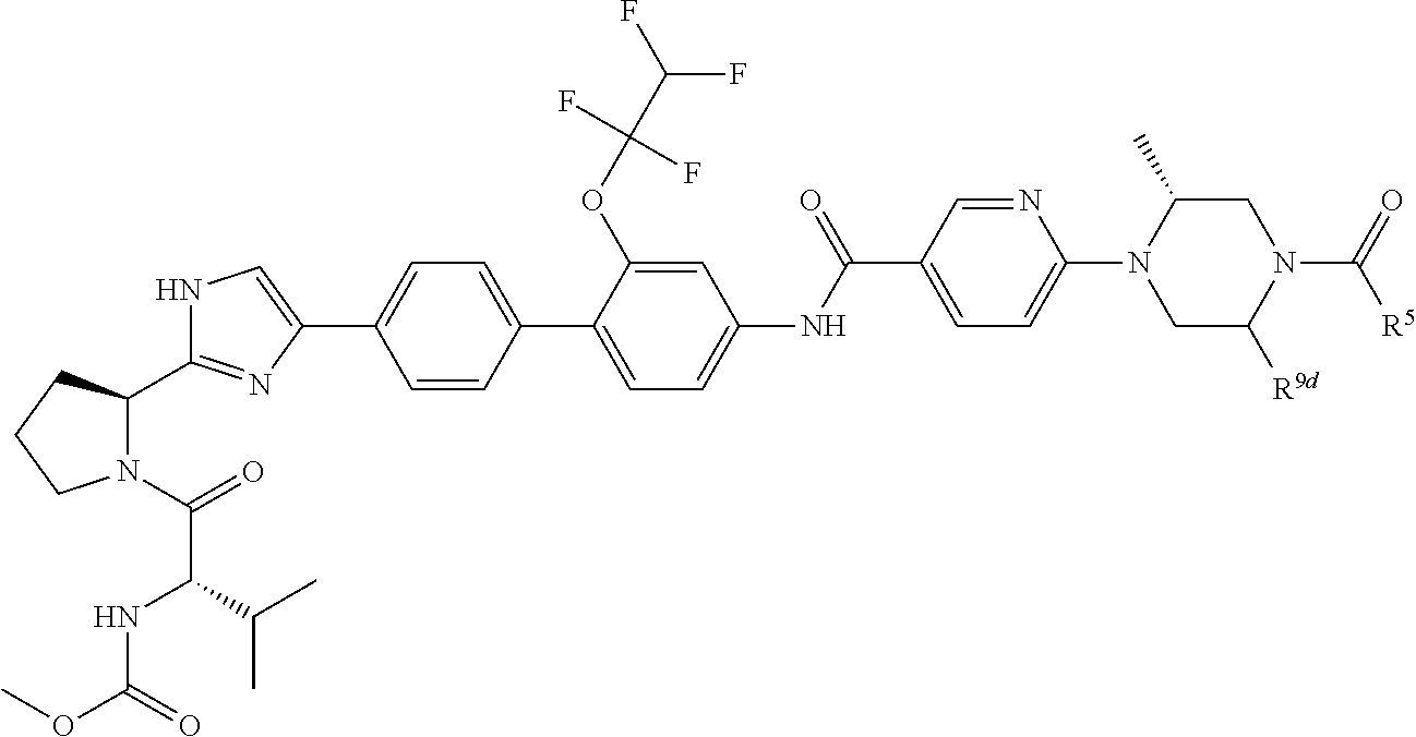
C1=CC(C2=CC=C(NC(C3=CC=C(N4CC([R9d])N(C(=O)[R5])CC4C)N=C3)=O)C=C2OC(C(F)F)(F)F)=CC=C1C1=CNC(C2N(C(=O)C(NC(OC)=O)C(C)C)CCC2)=N1
